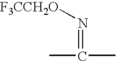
CC(C)=N[F3CCH2O]
